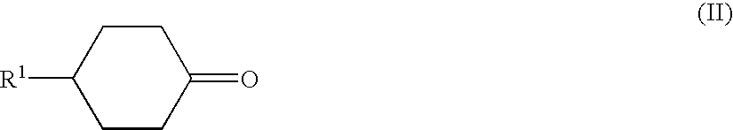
C1CC(=O)CCC1[R1]
